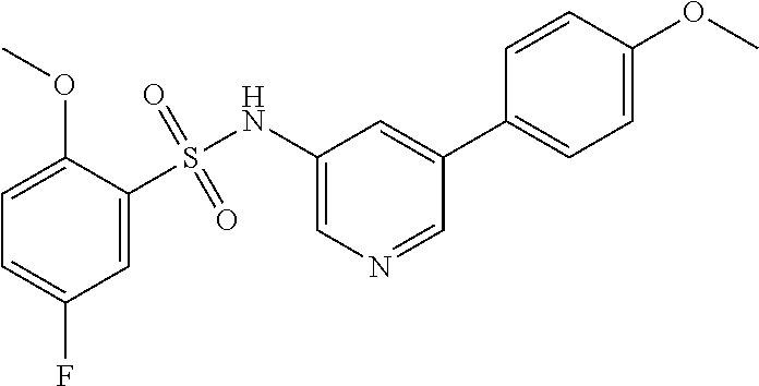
C1=C(F)C=C(S(NC2=CN=CC(C3=CC=C(OC)C=C3)=C2)(=O)=O)C(OC)=C1
